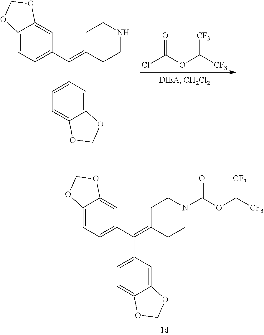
C1C(=C(C2=CC=C3C(=C2)OCO3)C2=CC=C3C(=C2)OCO3)CCNC1.ClC(OC([CF3])[CF3])=O.C1C(=C(C2=CC=C3C(=C2)OCO3)C2=CC=C3C(=C2)OCO3)CCN(C(OC([CF3])[CF3])=O)C1
